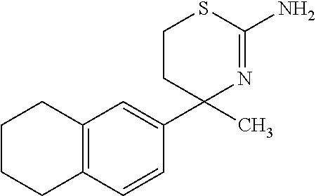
C12=C(C=CC(C3(C)N=C(N)SCC3)=C1)CCCC2
